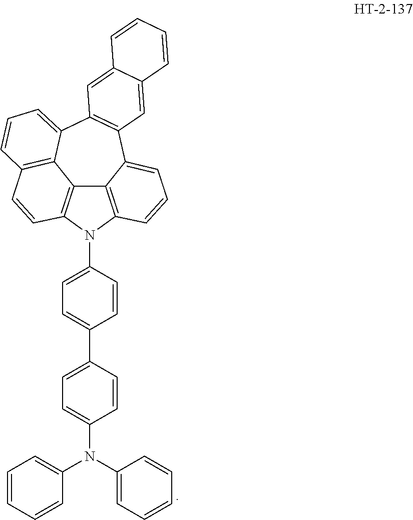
C1=CC=CC(N(C2=CC=CC=C2)C2=CC=C(C3=CC=C(N4C5=C6C7=C4C=CC4=C7C(=CC=C4)C4=C(C6=CC=C5)C=C5C(=C4)C=CC=C5)C=C3)C=C2)=C1
